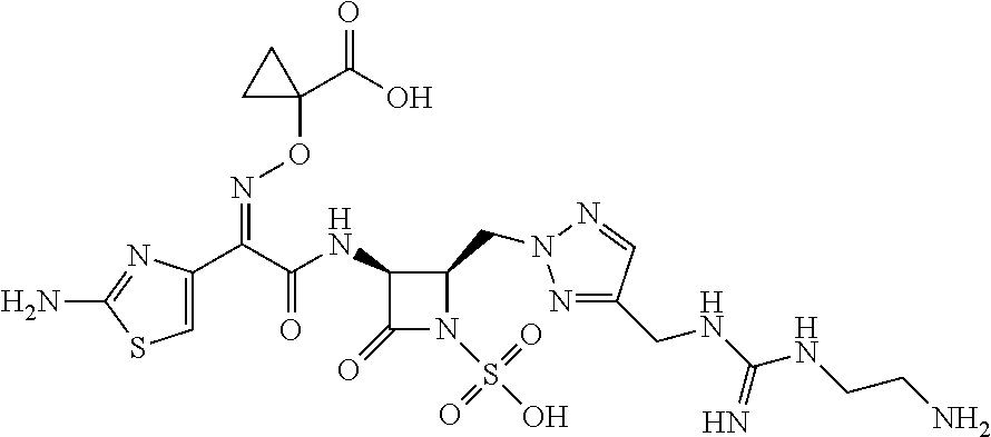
N(C(C(C1=CSC(N)=N1)=NOC1(C(=O)O)CC1)=O)C1C(=O)N(S(O)(=O)=O)C1CN1N=C(CNC(NCCN)=N)C=N1
